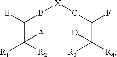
C(C([R2])([R1])[A])([E])B[X]CC(F)C([R4])([R3])[D]
